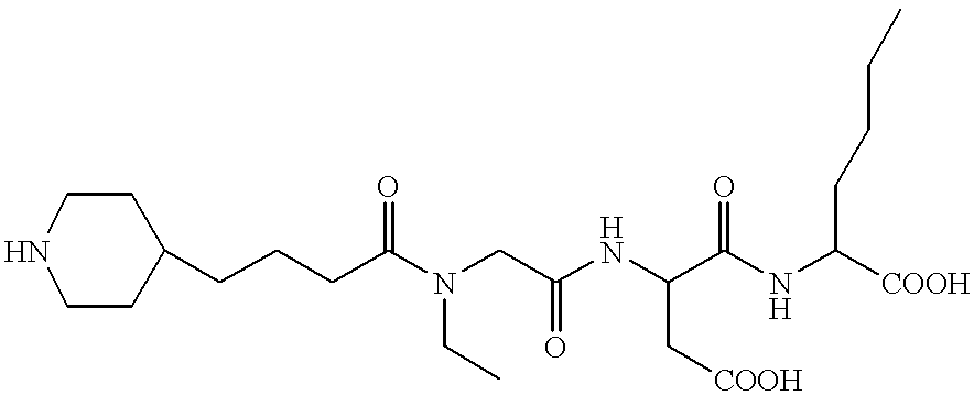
C1(CCCC(N(CC(NC(C(NC(CCCC)[COOH])=O)C[COOH])=O)CC)=O)CCNCC1
